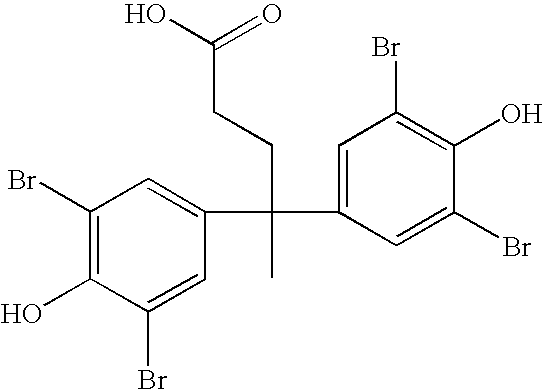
C1(Br)=C(O)C(Br)=CC(C(CCC(O)=O)(C)C2=CC(Br)=C(O)C(Br)=C2)=C1
